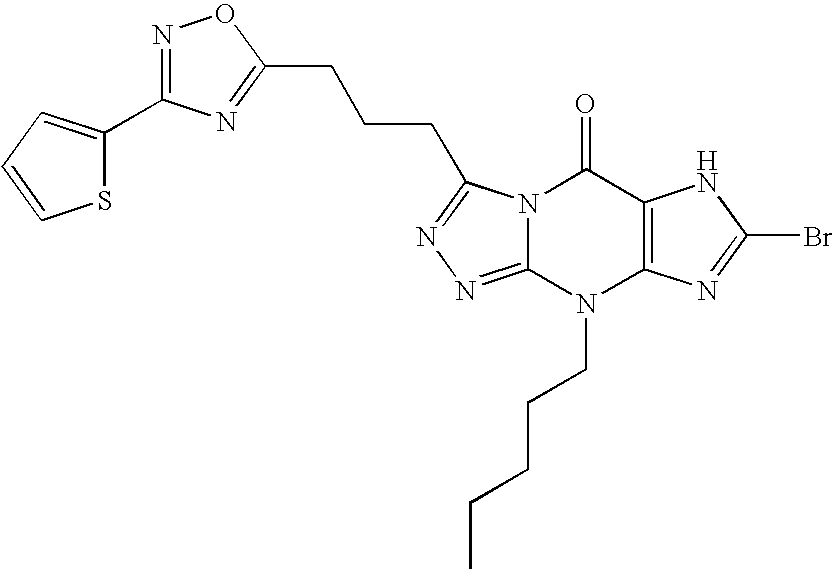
N12C(=NN=C1CCCC1=NC(C3=CC=CS3)=NO1)N(CCCCC)C1=C(C2=O)NC(Br)=N1
